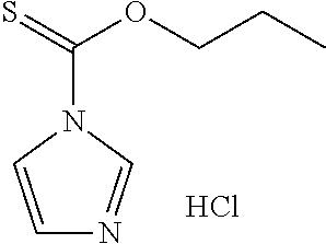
C1=CN(C(=S)OCCC)C=N1.Cl
